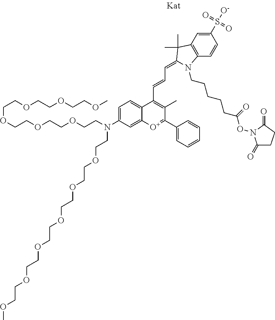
C(OCCOCCOCCN(CCOCCOCCOCCOCCOCCOC)C1=CC=C2C(=C1)[O+]=C(C1=CC=CC=C1)C(C)=C2C=CC=C1C(C)(C)C2=C(C=CC(S(=O)(=O)[O-])=C2)N1CCCCCC(ON1C(=O)CCC1=O)=O)COCCOCCOC
